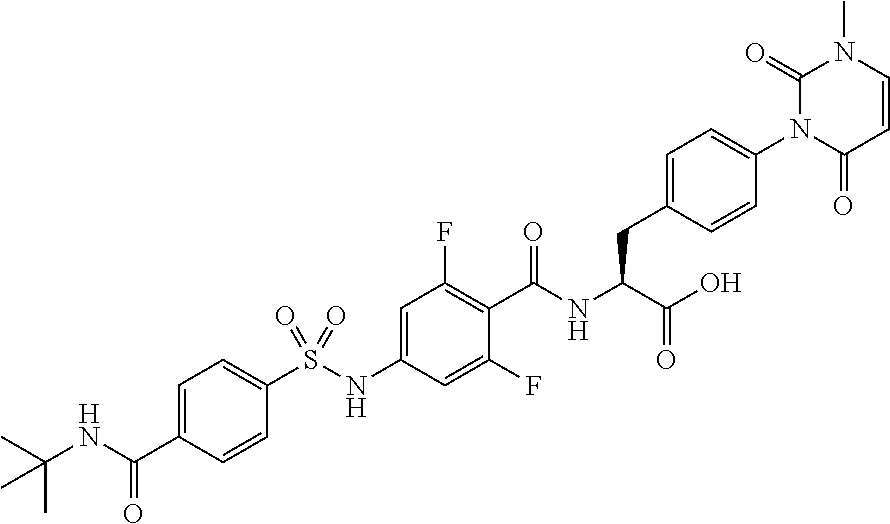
C1=CC(=O)N(C2=CC=C(CC(C(=O)O)NC(=O)C3=C(F)C=C(NS(C4=CC=C(C(=O)NC(C)(C)C)C=C4)(=O)=O)C=C3F)C=C2)C(=O)N1C
